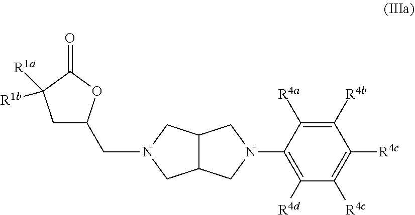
C1C(CN2CC3C(C2)CN(C2=C([R4d])C([R4c])=C([R4c])C([R4b])=C2[R4a])C3)OC(=O)C1([R1b])[R1a]
